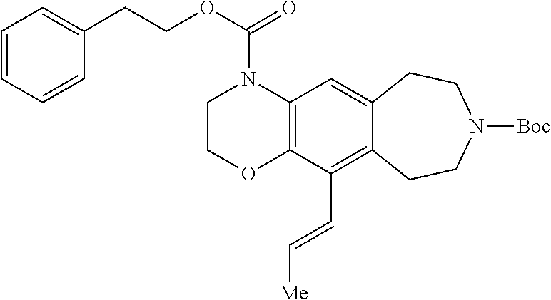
C12=C(N(C(OCCC3=CC=CC=C3)=O)CCO1)C=C1C(=C2C=C[Me])CCN([Boc])CC1
